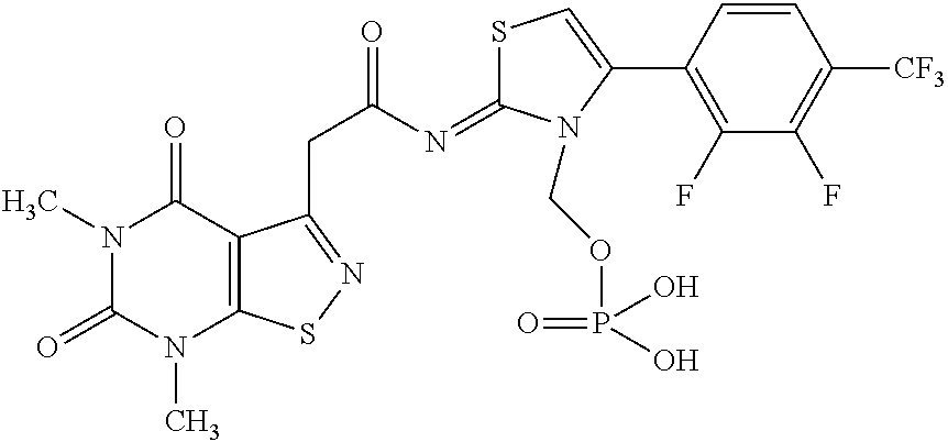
N1(C)C(=O)N(C)C2=C(C1=O)C(CC(=O)N=C1SC=C(C3=C(F)C(F)=C([CF3])C=C3)N1COP(=O)(O)O)=NS2
